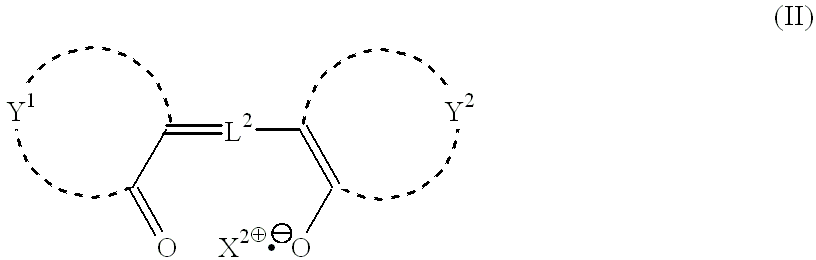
C(=[L2]C=C[  X2ŕ  O])C=O
